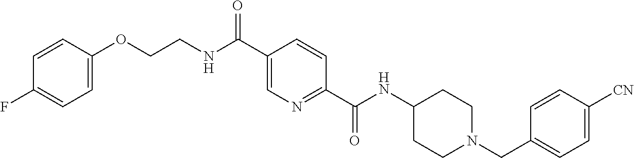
N(CCOC1=CC=C(F)C=C1)C(C1=CN=C(C(NC2CCN(CC3=CC=C([CN])C=C3)CC2)=O)C=C1)=O
